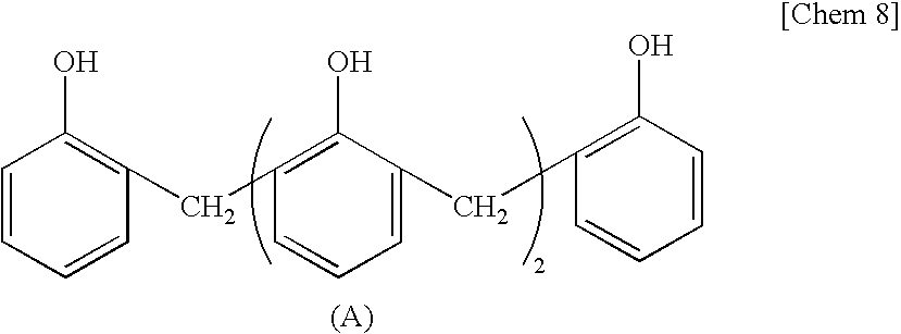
C1=CC=CC(CC2=C(O)C(CC3=C(O)C=CC=C3)=CC=C2)=C1O
